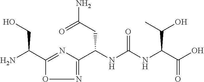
C1(C(N)CO)=NC(C(NC(NC(C(O)=O)C(O)C)=O)CC(N)=O)=NO1
